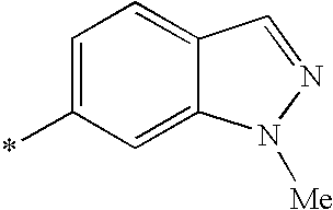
*C1=CC=C2C(=C1)N([Me])N=C2
